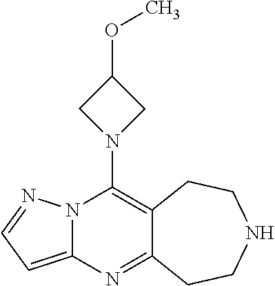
N12C(=CC=N1)N=C1C(=C2N2CC(OC)C2)CCNCC1
